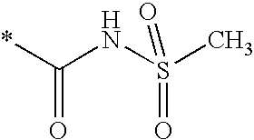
*C(NS(C)(=O)=O)=O
